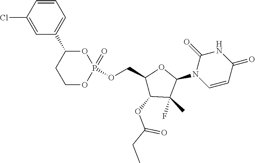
C1=CC=C(C2CCOP(=O)(OCC3C(OC(=O)CC)C(C)(F)C(N4C=CC(=O)NC4=O)O3)O2)C=C1Cl
